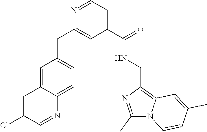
C1=C2C(=CC=C1CC1=CC(C(NCC3=C4N(C(C)=N3)C=CC(C)=C4)=O)=CC=N1)N=CC(Cl)=C2
